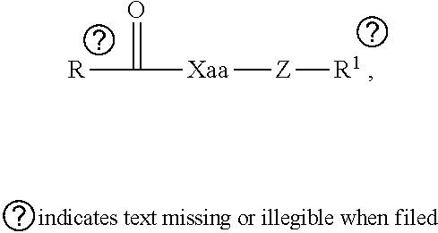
O=C([R])[Xaa][Z][R1 ]
